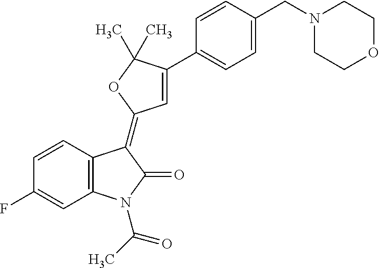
C12=C(C=CC(F)=C1)C(=C1C=C(C3=CC=C(CN4CCOCC4)C=C3)C(C)(C)O1)C(=O)N2C(C)=O
